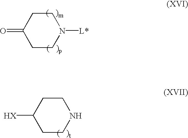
C1CN([L*])CCC1=O.C1CNCCC1[HX]
